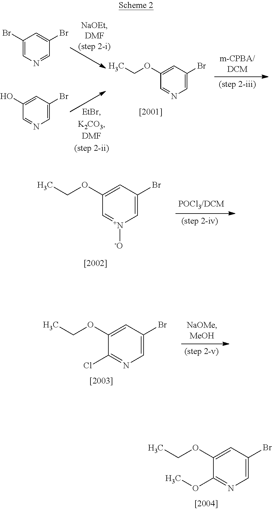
C1(Br)=CN=CC(Br)=C1.C1(O)=CC(Br)=CN=C1.C1=C(OCC)C=NC=C1Br.C1=C(OCC)C=[N+]([-O])C=C1Br.C1=C(OCC)C(Cl)=NC=C1Br.C1=C(OCC)C(OC)=NC=C1Br
